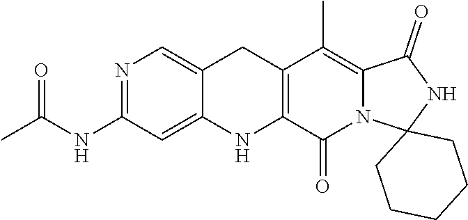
N1=C(NC(C)=O)C=C2C(=C1)CC1=C(N2)C(=O)N2C(=C1C)C(=O)NC21CCCCC1
